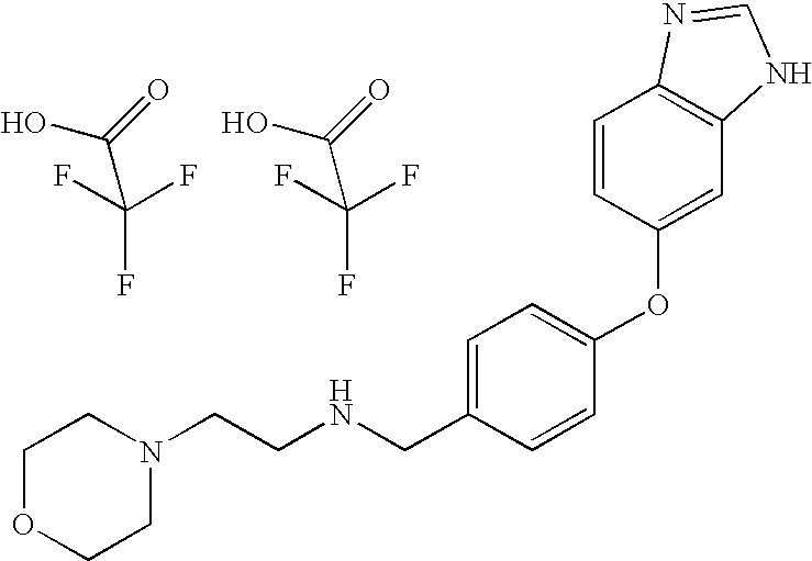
C(NCC1=CC=C(OC2=CC3=C(C=C2)N=CN3)C=C1)CN1CCOCC1.OC(=O)C(F)(F)F.OC(=O)C(F)(F)F
